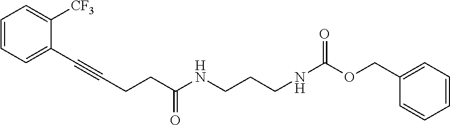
C1=C(COC(NCCCNC(CCC#CC2=CC=CC=C2[CF3])=O)=O)C=CC=C1
